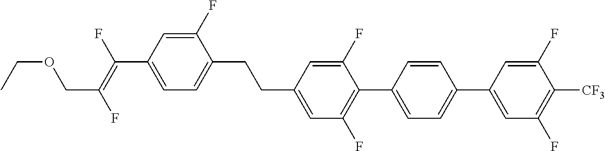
C(C1=CC(F)=C(C2=CC=C(C3=CC(F)=C([CF3])C(F)=C3)C=C2)C(F)=C1)CC1=CC=C(C(=C(F)COCC)F)C=C1F
